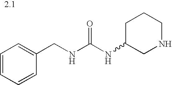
C1C(NC(NCC2=CC=CC=C2)=O)CNCC1
